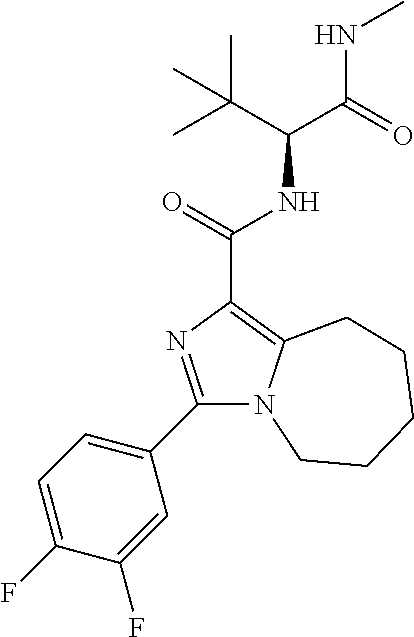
N12C(=C(C(=O)NC(C(=O)NC)C(C)(C)C)N=C1C1=CC=C(F)C(F)=C1)CCCCC2
